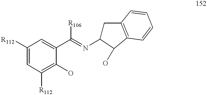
C1([R112])=CC([R112])=C(O)C(C(=NC2CC3=C(C2O)C=CC=C3)[R106])=C1
